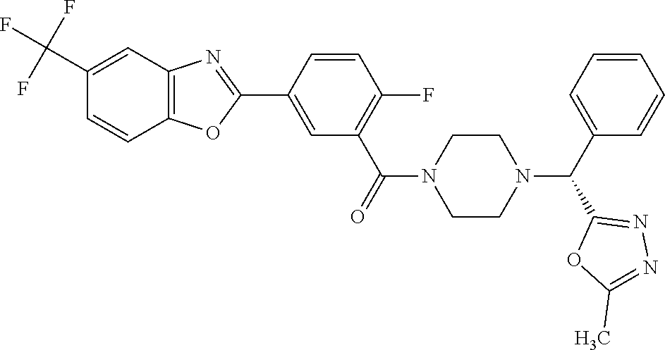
C1=C(C2=NC3=C(O2)C=CC(C(F)(F)F)=C3)C=CC(F)=C1C(=O)N1CCN(C(C2=CC=CC=C2)C2=NN=C(C)O2)CC1
